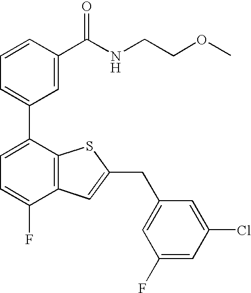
C1=C(C2=CC=C(F)C3=C2SC(CC2=CC(F)=CC(Cl)=C2)=C3)C=C(C(NCCOC)=O)C=C1
